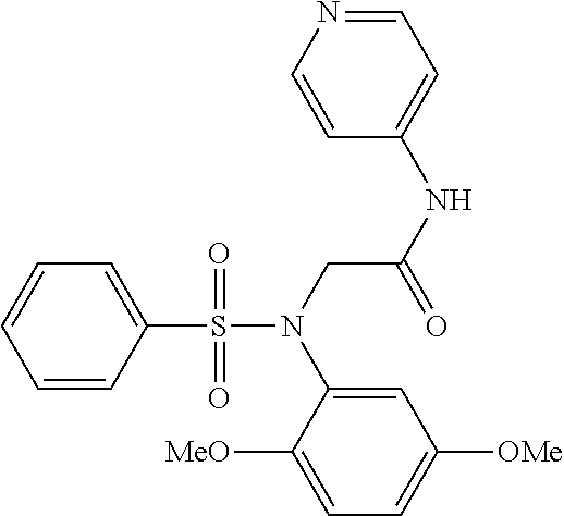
C1=C(S(=O)(=O)N(CC(NC2=CC=NC=C2)=O)C2=CC([OMe])=CC=C2[MeO])C=CC=C1
